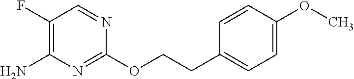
C1(F)=C(N)N=C(OCCC2=CC=C(OC)C=C2)N=C1
